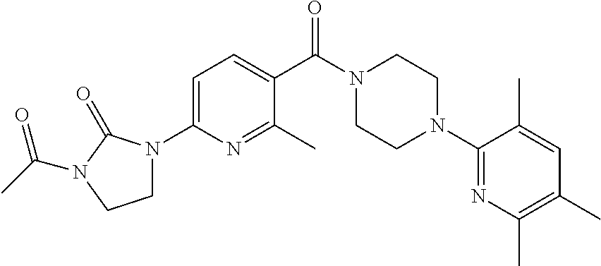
C1(C(N2CCN(C3=NC(C)=C(C)C=C3C)CC2)=O)=CC=C(N2CCN(C(C)=O)C2=O)N=C1C
